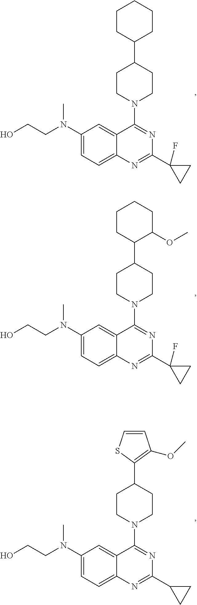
N1(C2=NC(C3(F)CC3)=NC3=CC=C(N(C)CCO)C=C32)CCC(C2CCCCC2)CC1.N1(C2=NC(C3(F)CC3)=NC3=CC=C(N(C)CCO)C=C32)CCC(C2C(OC)CCCC2)CC1.N1(C2=NC(C3CC3)=NC3=CC=C(N(C)CCO)C=C32)CCC(C2=C(OC)C=CS2)CC1
